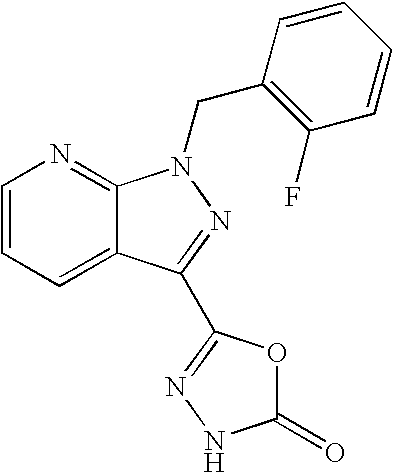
C1=CC=CC(F)=C1CN1C2=NC=CC=C2C(C2=NNC(=O)O2)=N1
